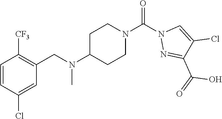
C1=CC(Cl)=CC(CN(C2CCN(C(=O)N3N=C(C(O)=O)C(Cl)=C3)CC2)C)=C1[CF3]
